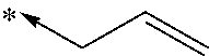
C<-CC=C
